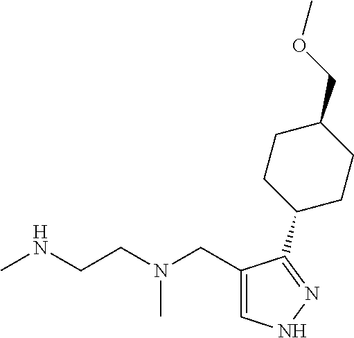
CNCCN(CC1=CNN=C1C1CCC(COC)CC1)C
